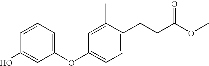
OC1=CC(OC2=CC=C(CCC(OC)=O)C(C)=C2)=CC=C1
